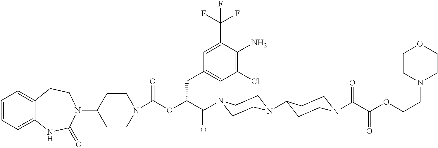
C1=CC=C2C(=C1)CCN(C1CCN(C(OC(C(=O)N3CCN(C4CCN(C(=O)C(OCCN5CCOCC5)=O)CC4)CC3)CC3=CC(Cl)=C(N)C(C(F)(F)F)=C3)=O)CC1)C(=O)N2
